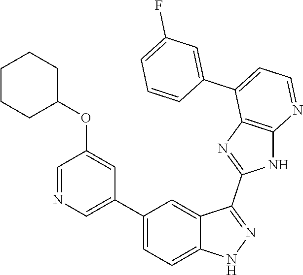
C1(C2=CC=C3C(=C2)C(C2=NC4=C(N2)N=CC=C4C2=CC(F)=CC=C2)=NN3)=CN=CC(OC2CCCCC2)=C1
